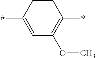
C1=CC([#])=CC(OC)=C1*
